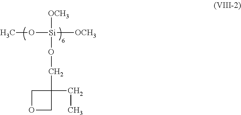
C1OCC1(CC)CO[Si](OC)([OCH3])[OCH3]
